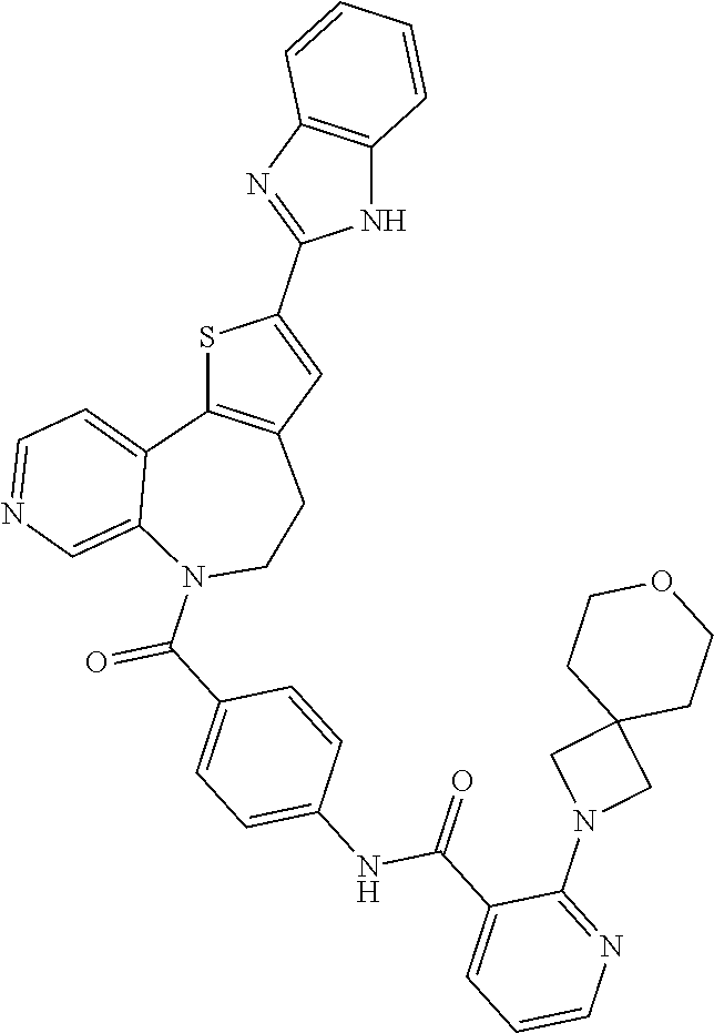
N1C2=C(N=C1C1=CC3=C(S1)C1=CC=NC=C1N(C(=O)C1=CC=C(NC(=O)C4=CC=CN=C4N4CC5(C4)CCOCC5)C=C1)CC3)C=CC=C2
